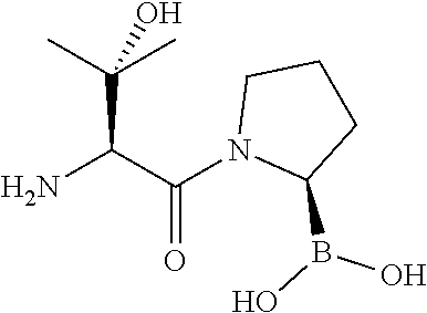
NC(C(N1C(B(O)O)CCC1)=O)C(C)(C)O
